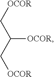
[OCOR]CC(C[OCOR])[OCOR]
